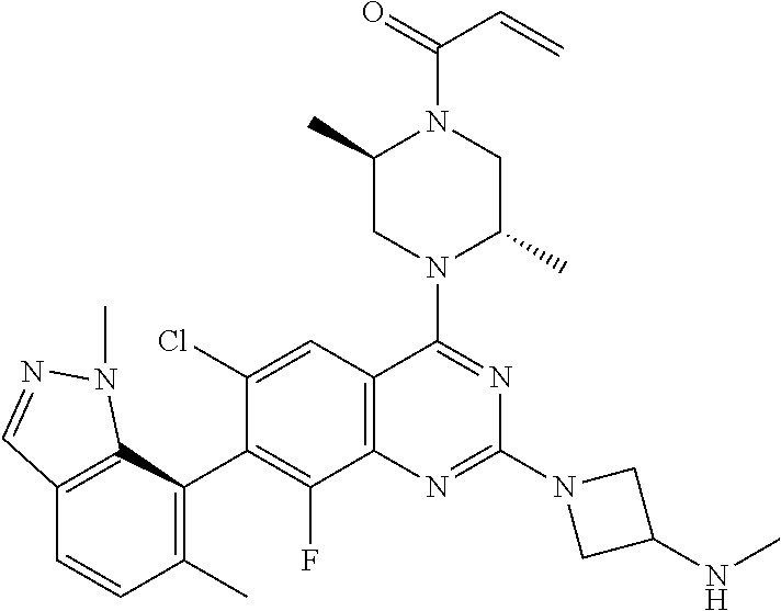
C12=C(C(C3=C(F)C4=C(C=C3Cl)C(N3C(C)CN(C(=O)C=C)C(C)C3)=NC(N3CC(NC)C3)=N4)=C(C)C=C1)N(C)N=C2
